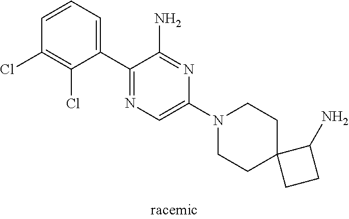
C1=CC=C(C2=NC=C(N3CCC4(CC3)CCC4N)N=C2N)C(Cl)=C1Cl
